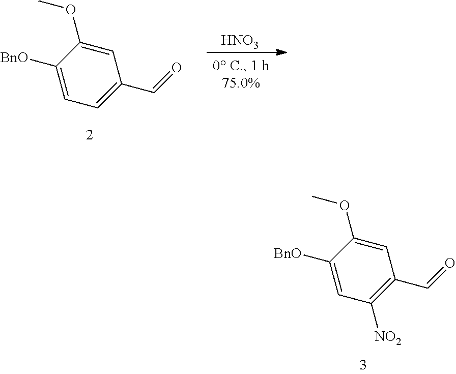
C1=C(OC)C([BnO])=CC=C1C=O.[HNO3].C1=C(OC)C([BnO])=CC([NO2])=C1C=O
